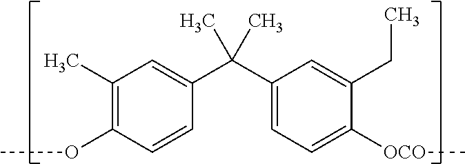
C1(C)=C(OC)C=CC(C(C2=CC=C([OCO]C)C(CC)=C2)(C)C)=C1
